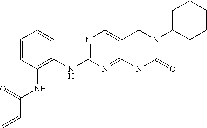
N1=C(NC2=C(NC(C=C)=O)C=CC=C2)N=C2N(C)C(=O)N(C3CCCCC3)CC2=C1
